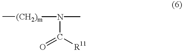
N(C(=O)[R11])(C)[(CH2)m]C
